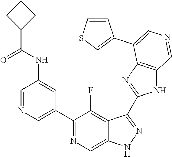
C1(C2=CN=CC(NC(=O)C3CCC3)=C2)=NC=C2C(=C1F)C(C1=NC3=C(N1)C=NC=C3C1=CSC=C1)=NN2
